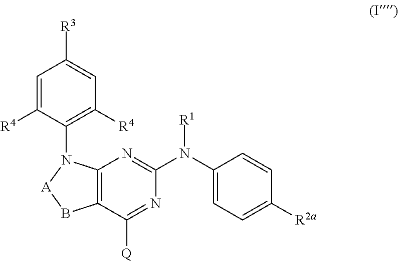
C12=C(C([Q])=NC(N(C3=CC=C([R2a])C=C3)[R1])=N1)B[A]N2C1=C([R4])C=C([R3])C=C1[R4]
